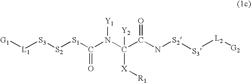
[G1][L1][S3][S2][S1]C(N(C(C(N[S2][S3][L2][G2])=O)([Y2])[X][R1])[Y1])=O
